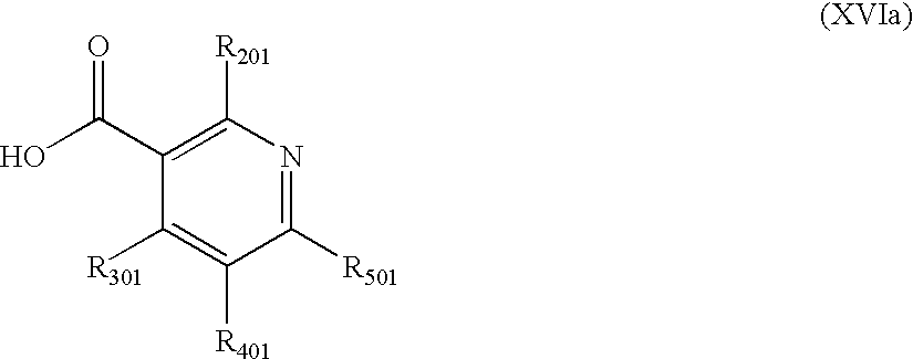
C1(C(O)=O)=C([R201])N=C([R501])C([R401])=C1[R301]
